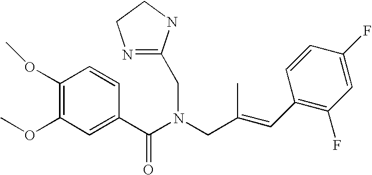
C1(OC)=C(OC)C=C(C(N(CC(C)=CC2=C(F)C=C(F)C=C2)CC2=NCCN2)=O)C=C1
